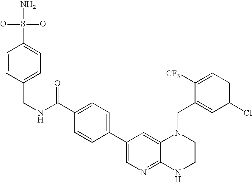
C1=C(C(=O)NCC2=CC=C(S(N)(=O)=O)C=C2)C=CC(C2=CN=C3C(=C2)N(CC2=CC(Cl)=CC=C2[CF3])CCN3)=C1
